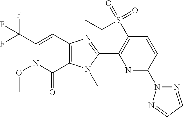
C12=C(N(C)C(C3=C(S(=O)(=O)CC)C=CC(N4N=CC=N4)=N3)=N1)C(=O)N(OC)C(C(F)(F)F)=C2
